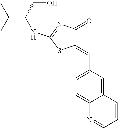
N(C1=NC(=O)C(=CC2=CC=C3C(=C2)C=CC=N3)S1)C(C(C)C)CO
